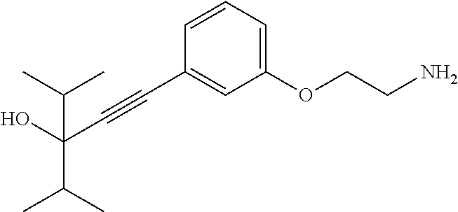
C(#CC1=CC(OCCN)=CC=C1)C(O)(C(C)C)C(C)C
